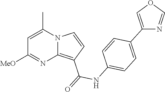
C1=C(C)N2C(=C(C(=O)NC3=CC=C(C4=COC=N4)C=C3)C=C2)N=C1[MeO]
